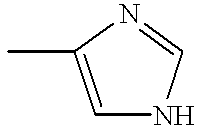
C1=C(C)N=CN1
